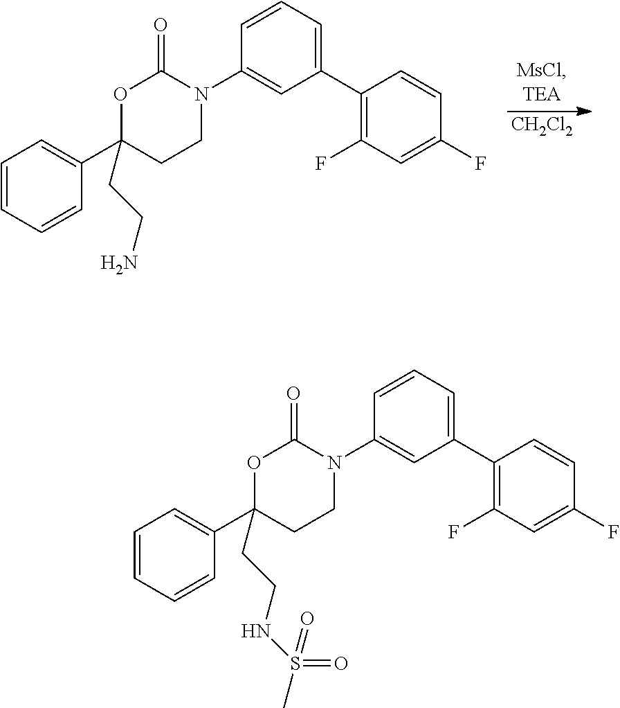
C1=CC=CC(C2(CCN)CCN(C3=CC(C4=C(F)C=C(F)C=C4)=CC=C3)C(=O)O2)=C1.[CH2Cl2].C1=CC=CC(C2(CCNS(C)(=O)=O)CCN(C3=CC(C4=C(F)C=C(F)C=C4)=CC=C3)C(=O)O2)=C1
